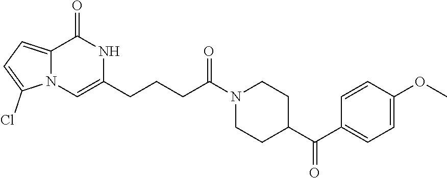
N1(C(CCCC2=CN3C(=CC=C3Cl)C(=O)N2)=O)CCC(C(C2=CC=C(OC)C=C2)=O)CC1
